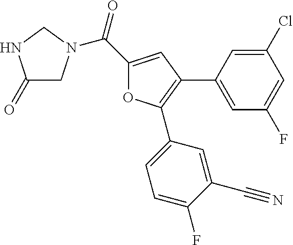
C1(C(=O)N2CC(=O)NC2)=CC(C2=CC(F)=CC(Cl)=C2)=C(C2=CC=C(F)C(C#N)=C2)O1
